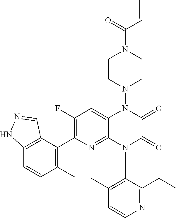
C1=CN=C(C(C)C)C(N2C(=O)C(=O)N(N3CCN(C(C=C)=O)CC3)C3=CC(F)=C(C4=C(C)C=CC5=C4C=NN5)N=C23)=C1C
